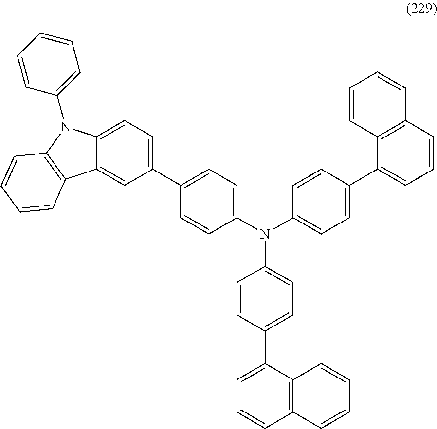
C1=C(C2=CC=C(N(C3=CC=C(C4=CC=CC5=C4C=CC=C5)C=C3)C3=CC=C(C4=CC=CC5=C4C=CC=C5)C=C3)C=C2)C=C2C(=C1)N(C1=CC=CC=C1)C1=C2C=CC=C1
